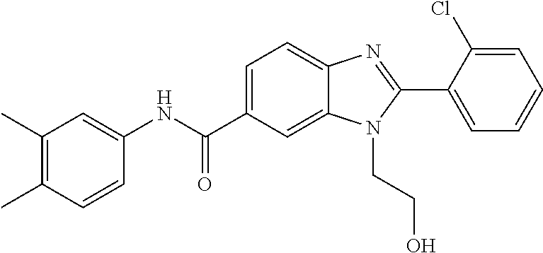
C1(C)=C(C)C=CC(NC(C2=CC=C3C(=C2)N(CCO)C(C2=CC=CC=C2Cl)=N3)=O)=C1
